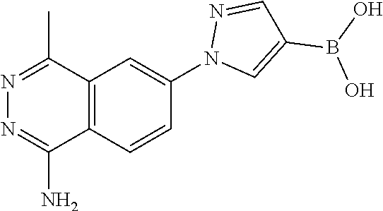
C12=C(C=CC(N3C=C(B(O)O)C=N3)=C1)C(N)=NN=C2C
